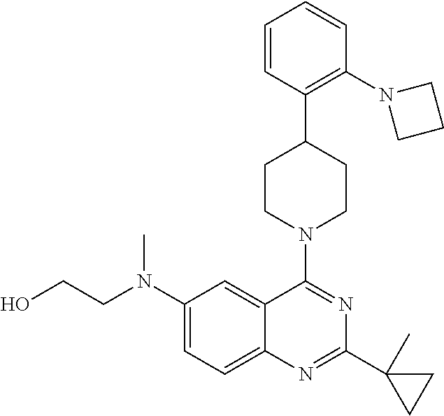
C1(N(CCO)C)=CC=C2C(=C1)C(N1CCC(C3=C(N4CCC4)C=CC=C3)CC1)=NC(C1(C)CC1)=N2
